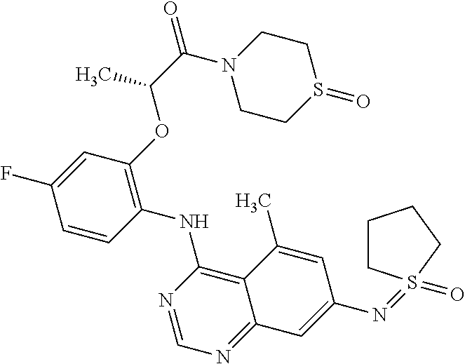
C1=CC(NC2=C3C(=NC=N2)C=C(N=S2(=O)CCCC2)C=C3C)=C(OC(C(N2CCS(=O)CC2)=O)C)C=C1F
